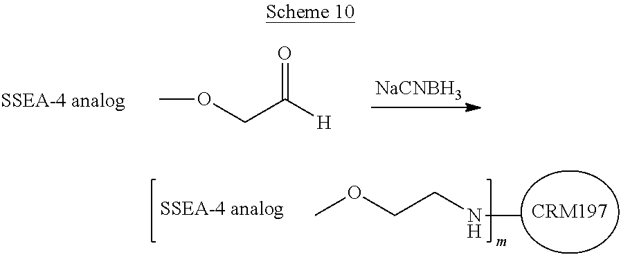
C(C([H])=O)OC.[NaCNBH3].COCCNC
